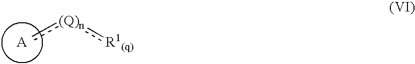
[A].c[(Q)n]:[R1(q)]
